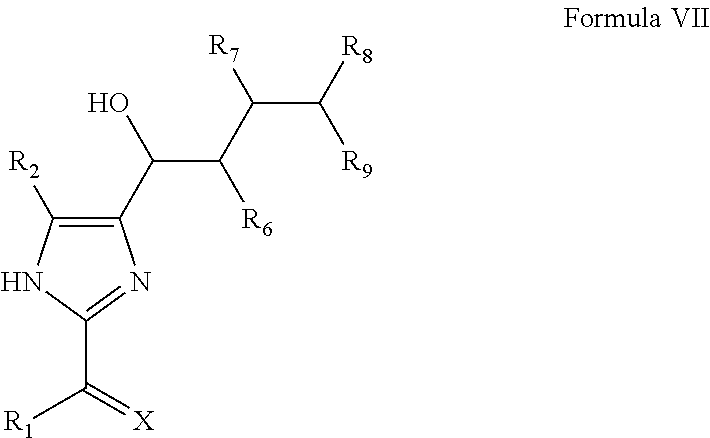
C1(C(O)C(C(C([R8])[R9])[R7])[R6])=C([R2])NC(C([R1])=[X])=N1
